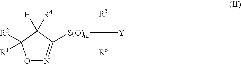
O1N=C([S(O)m]C([Y])([R5])[R6])C([R4])([H])C1([R2])[R1]
